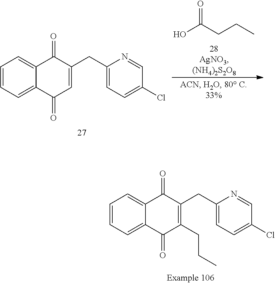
C1(Cl)=CC=C(CC2=C(CCC)C(=O)C3=CC=CC=C3C2=O)N=C1.OC(CCC)=O.C1=CC=C2C(=C1)C(=O)C(CC1=CC=C(Cl)C=N1)=CC2=O
